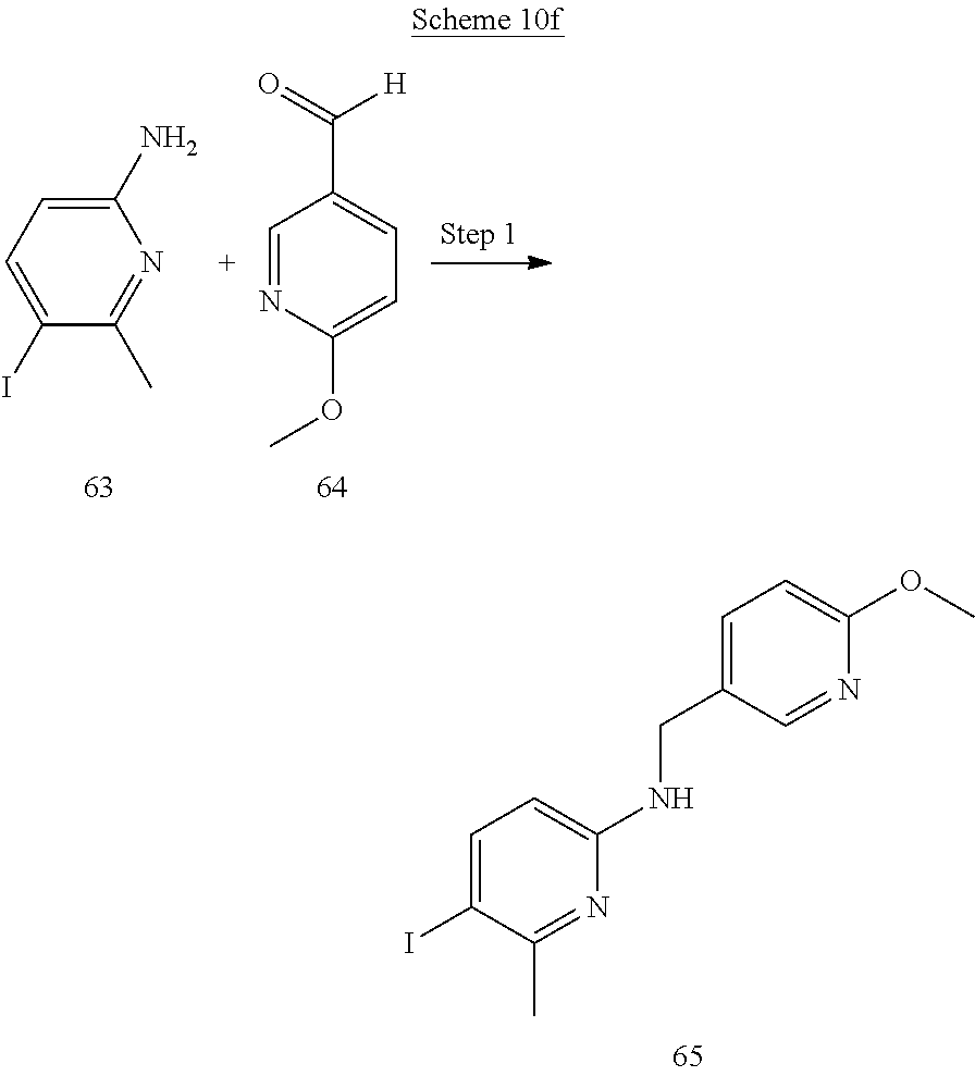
C1(N)=CC=C(I)C(C)=N1.C1=C(OC)N=CC(C(=O)[H])=C1.C1=C(I)C(C)=NC(NCC2=CC=C(OC)N=C2)=C1
